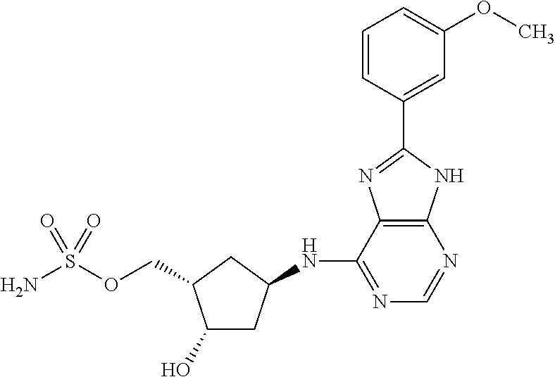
C1(O)CC(NC2=NC=NC3=C2N=C(C2=CC(OC)=CC=C2)N3)CC1COS(N)(=O)=O
